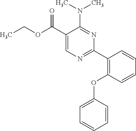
CCOC(C1=CN=C(C2=C(OC3=CC=CC=C3)C=CC=C2)N=C1N(C)C)=O
